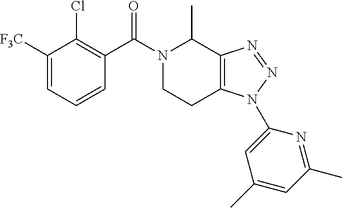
C1([F3C])=CC=CC(C(N2CCC3=C(C2C)N=NN3C2=CC(C)=CC(C)=N2)=O)=C1Cl
